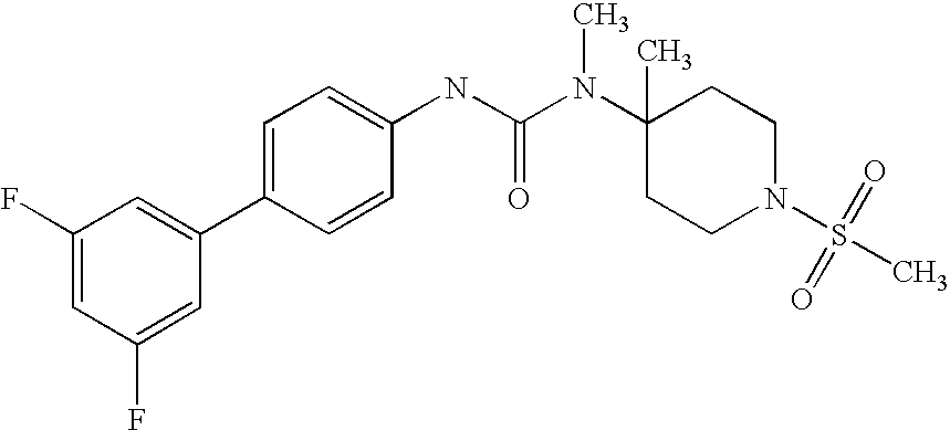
C1=C(F)C=C(C2=CC=C(NC(N(C3(C)CCN(S(C)(=O)=O)CC3)C)=O)C=C2)C=C1F
